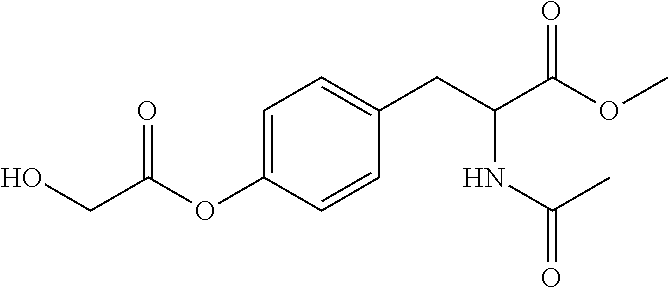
O(C1=CC=C(CC(C(OC)=O)NC(=O)C)C=C1)C(CO)=O
